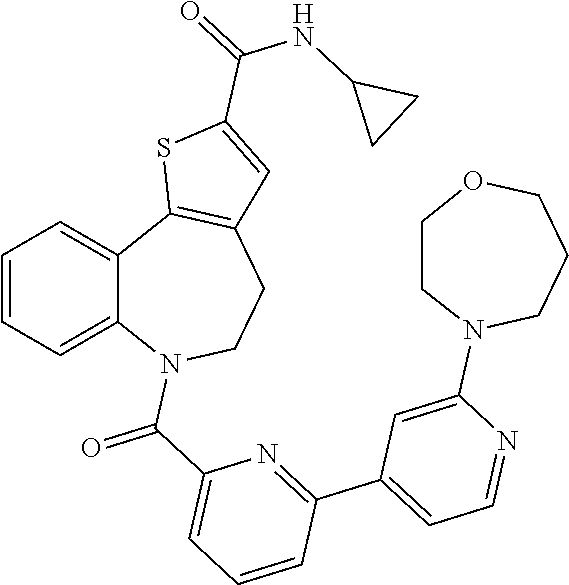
C1=CC=C2C(=C1)C1=C(CCN2C(C2=CC=CC(C3=CC=NC(N4CCCOCC4)=C3)=N2)=O)C=C(C(=O)NC2CC2)S1
